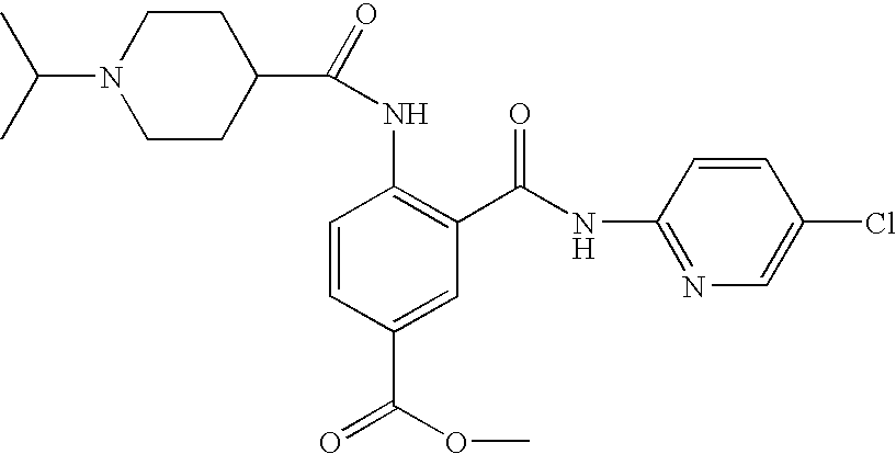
CC(C)N1CCC(C(=O)NC2=C(C(NC3=NC=C(Cl)C=C3)=O)C=C(C(OC)=O)C=C2)CC1
